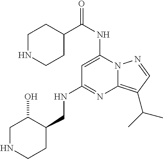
C(NC1=CC(NCC2C(O)CNCC2)=NC2=C(C(C)C)C=NN12)(=O)C1CCNCC1
